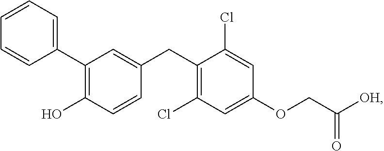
C1(C2=C(O)C=CC(CC3=C(Cl)C=C(OCC([OH])=O)C=C3Cl)=C2)=CC=CC=C1
